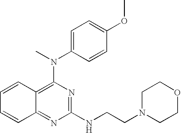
N(C1=C2C(=NC(NCCN3CCOCC3)=N1)C=CC=C2)(C)C1=CC=C(OC)C=C1
